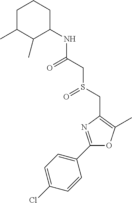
C1=C(Cl)C=CC(C2=NC(CS(CC(NC3CCCC(C)C3C)=O)=O)=C(C)O2)=C1
